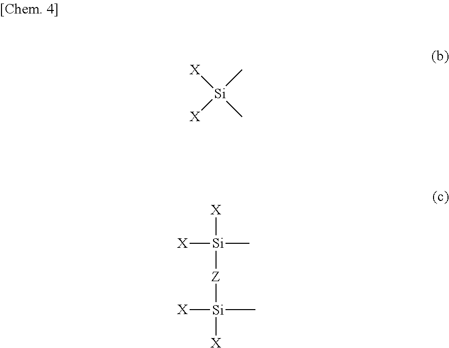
[X][Si](C)([X])C.[X][Si]([X])(C)[Z][Si]([X])(C)[X]
